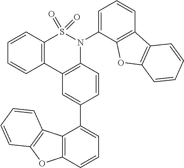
C12=C(C3=C(N(C4=CC=CC5=C4OC4=C5C=CC=C4)S1(=O)=O)C=CC(C1=CC=CC4=C1C1=C(O4)C=CC=C1)=C3)C=CC=C2
